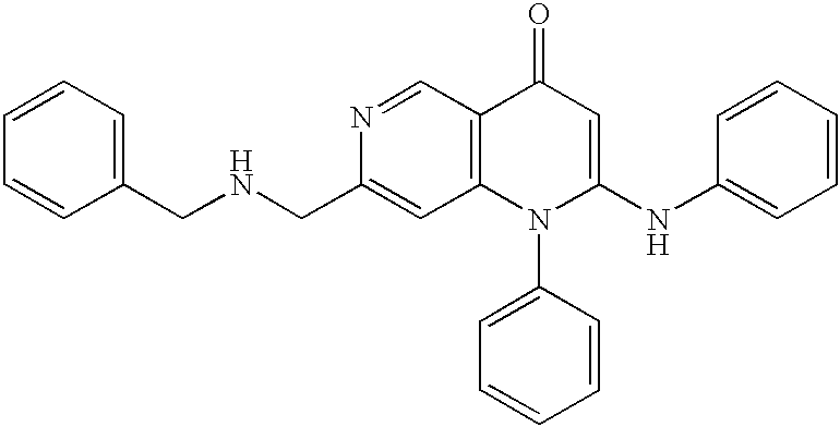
N1=CC2=C(C=C1CNCC1=CC=CC=C1)N(C1=CC=CC=C1)C(NC1=CC=CC=C1)=CC2=O
